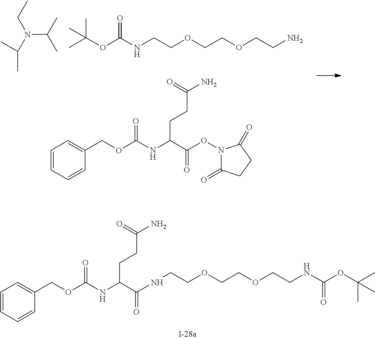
C1=CC=CC(COC(NC(C(NCCOCCOCCNC(OC(C)(C)C)=O)=O)CCC(N)=O)=O)=C1.C1=CC=CC(COC(NC(C(ON2C(=O)CCC2=O)=O)CCC(N)=O)=O)=C1.CC(OC(NCCOCCOCCN)=O)(C)C.N(C(C)C)(C(C)C)CC
